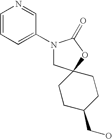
C1=CC=C(N2CC3(OC2=O)CCC(CO)CC3)C=N1
